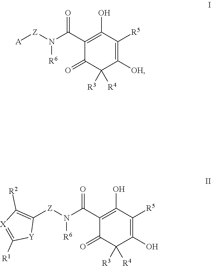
C1(C(N([Z][A])[R6])=O)=C(O)C([R5])=C([OH])C([R3])([R4])C1=O.C1(C(N([Z]C2=C([R2])[X]=C([R1])[Y]2)[R6])=O)=C(O)C([R5])=C(O)C([R3])([R4])C1=O
